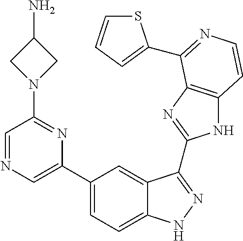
C1(C2=CN=CC(N3CC(N)C3)=N2)=CC=C2C(=C1)C(C1=NC3=C(N1)C=CN=C3C1=CC=CS1)=NN2
